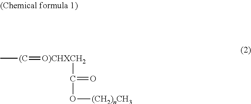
C[(C]=[O)CHXCH2]C(=O)O[(CH2)nCH3]
